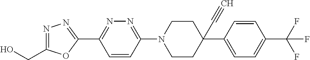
OCC1=NN=C(C2=NN=C(N3CCC(C#C)(C4=CC=C(C(F)(F)F)C=C4)CC3)C=C2)O1
